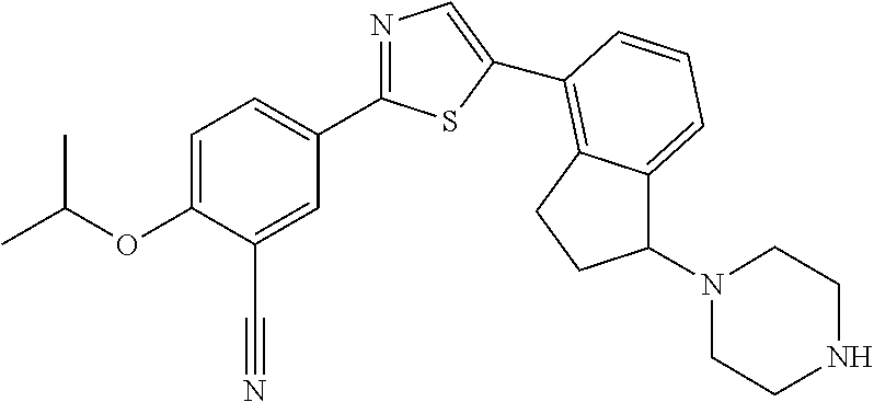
C1=C(OC(C)C)C(C#N)=CC(C2=NC=C(C3=C4C(=CC=C3)C(N3CCNCC3)CC4)S2)=C1
